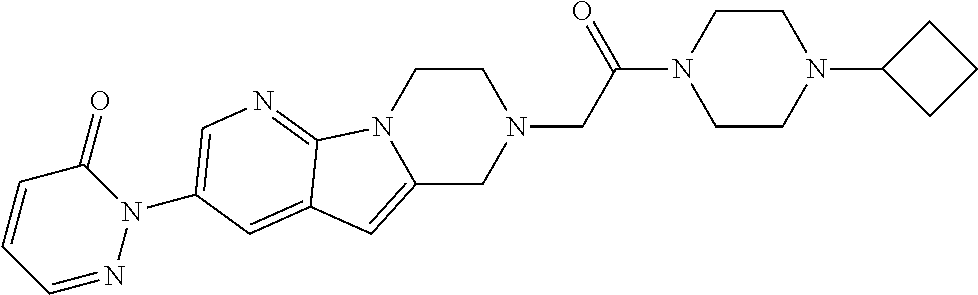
C1CN2C(=CC3=CC(N4C(=O)C=CC=N4)=CN=C23)CN1CC(N1CCN(C2CCC2)CC1)=O
